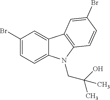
C1(Br)=CC=C2C(=C1)C1=C(N2CC(C)(O)C)C=CC(Br)=C1
